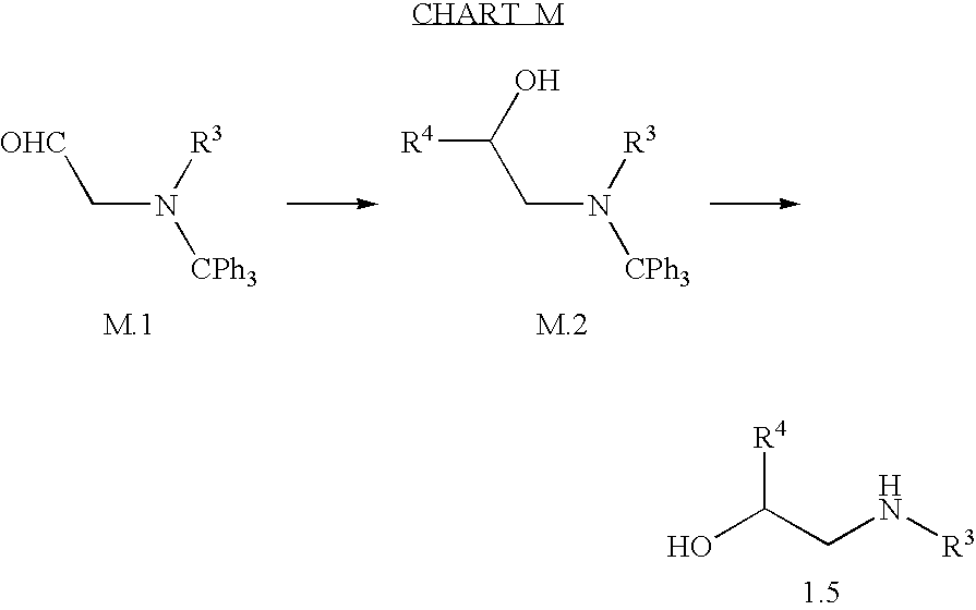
C(N([R3])[CPh3])[OHC].C(N([R3])[CPh3])C([R4])O.OC(CN[R3])[R4]
